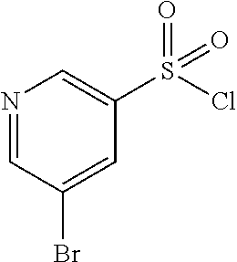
N1=CC(Br)=CC(S(=O)(Cl)=O)=C1
